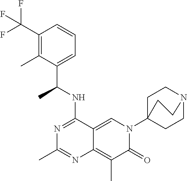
C12=CN(C34CCN(CC3)CC4)C(=O)C(C)=C1N=C(C)N=C2NC(C1=CC=CC(C(F)(F)F)=C1C)C
